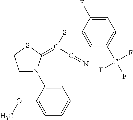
C1N(C2=CC=CC=C2OC)C(=C(C=N)SC2=CC(C(F)(F)F)=CC=C2F)SC1
